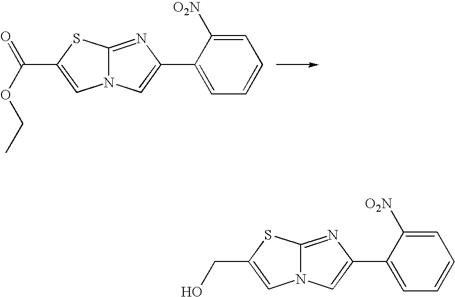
C1=C([O2N])C(C2=CN3C(=N2)SC(C(=O)OCC)=C3)=CC=C1.C1=C([O2N])C(C2=CN3C(=N2)SC(CO)=C3)=CC=C1
